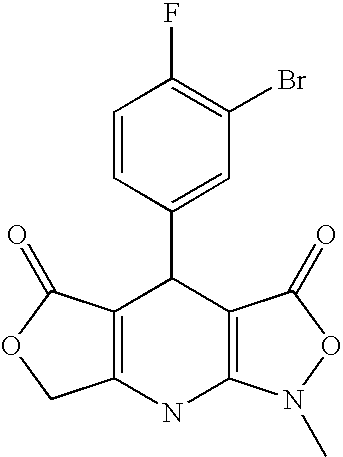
C12=C(NC3=C(C1C1=CC(Br)=C(F)C=C1)C(=O)ON3C)COC2=O
